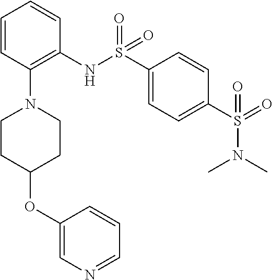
C1=CC(N2CCC(OC3=CN=CC=C3)CC2)=C(NS(C2=CC=C(S(=O)(N(C)C)=O)C=C2)(=O)=O)C=C1
